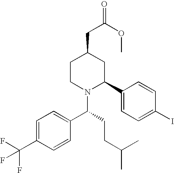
C1CN(C(C2=CC=C(C(F)(F)F)C=C2)CCC(C)C)C(C2=CC=C(I)C=C2)CC1CC(=O)OC
